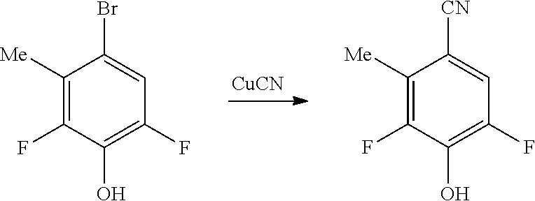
[CuCN].C1(Br)=CC(F)=C(O)C(F)=C1[Me].C1([CN])=CC(F)=C(O)C(F)=C1[Me]
